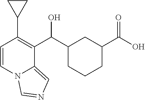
C1(C(C2=C(C3CC3)C=CN3C2=CN=C3)O)CCCC(C(O)=O)C1
